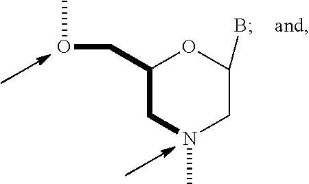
C1(COC)CN(C)CC(B)O1
